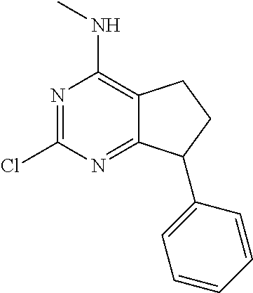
N1=C(Cl)N=C2C(=C1NC)CCC2C1=CC=CC=C1
